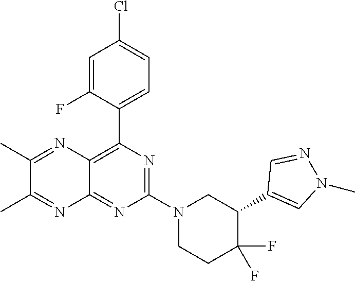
C1(C2=CN(C)N=C2)C(F)(F)CCN(C2=NC(C3=CC=C(Cl)C=C3F)=C3C(=N2)N=C(C)C(C)=N3)C1
